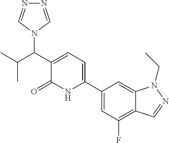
C1(C2=CC=C(C(C(C)C)N3C=NN=C3)C(=O)N2)=CC(F)=C2C(=C1)N(CC)N=C2
